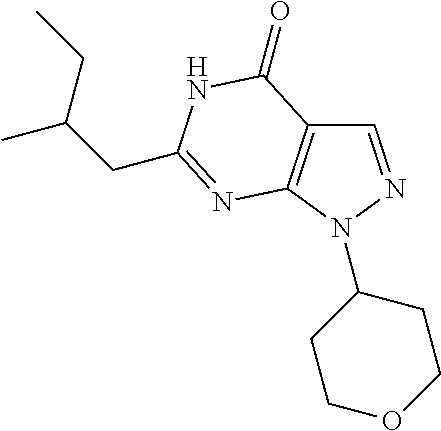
C1=NN(C2CCOCC2)C2=C1C(=O)NC(CC(C)CC)=N2
